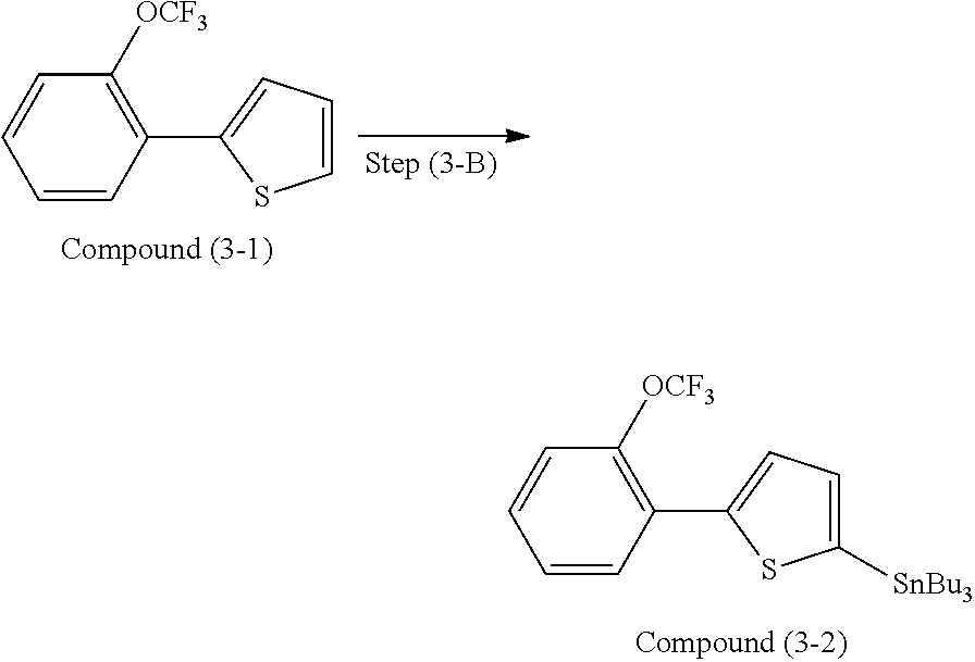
C1([OCF3])=C(C2=CC=CS2)C=CC=C1.C1([OCF3])=C(C2=CC=C([SnBu3])S2)C=CC=C1
